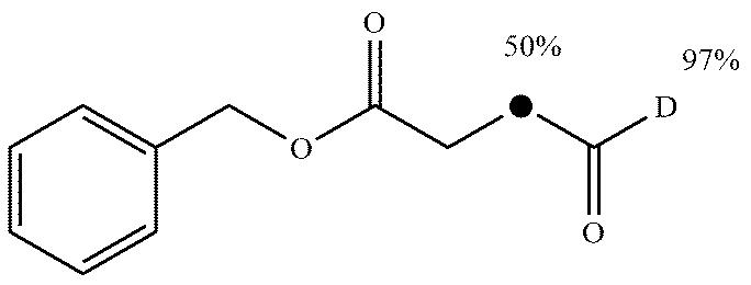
C1=CC=CC(COC(C[d]C([D])=O)=O)=C1
